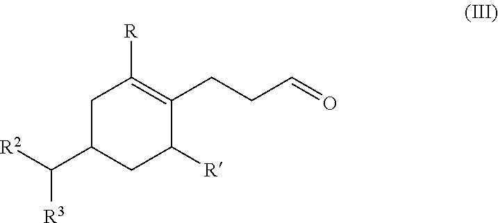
C1C(C([R2])[R3])CC([R])C(CCC=O)=C1[R]
